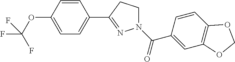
N1(C(=O)C2=CC3=C(C=C2)OCO3)CCC(C2=CC=C(OC(F)(F)F)C=C2)=N1
